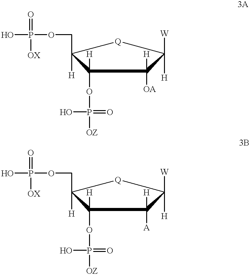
OP(OCC1([H])C(OP(O)(=O)[OZ])([H])C([OA])([H])C([H])([W])[Q]1)(=O)[OX].OP(OCC1([H])C(OP(O)(=O)[OZ])([H])C([A])([H])C([H])([W])[Q]1)(=O)[OX]
